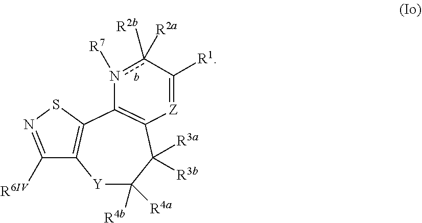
[Y]1C([R4a])([R4b])C([R3a])([R3b])C2=C(n([R7])c([R2b])([R2a])C([R1])=[Z]2)C2=C1C([R6IV])=NS2
